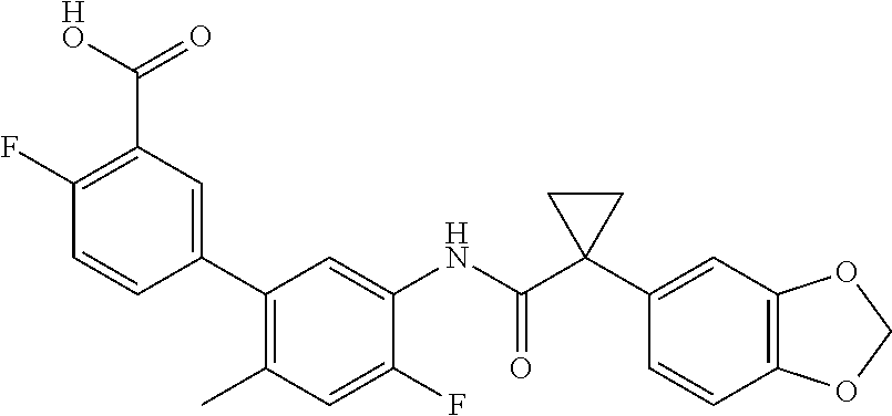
C1(F)=CC(C)=C(C2=CC(C([HO])=O)=C(F)C=C2)C=C1NC(C1(C2=CC3=C(C=C2)OCO3)CC1)=O
